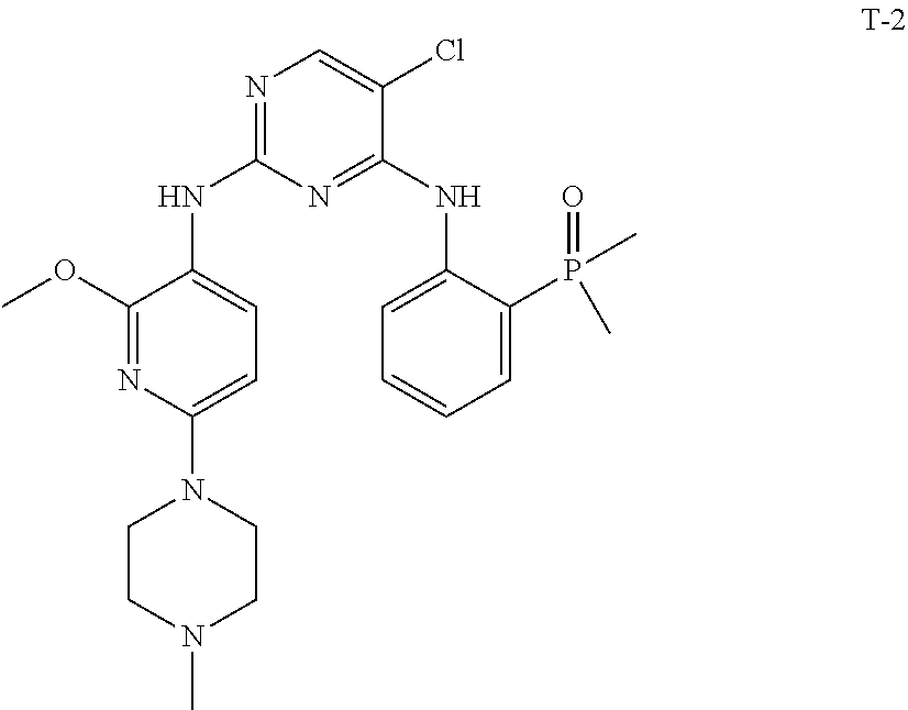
C1(OC)=NC(N2CCN(C)CC2)=CC=C1NC1=NC=C(Cl)C(NC2=CC=CC=C2P(=O)(C)C)=N1
